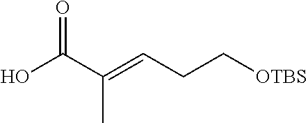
OC(C(=CCC[OTBS])C)=O
